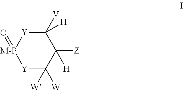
C1([V])([H])[Y][M-P](=O)[Y]C([W])([W])C1([Z])[H]
